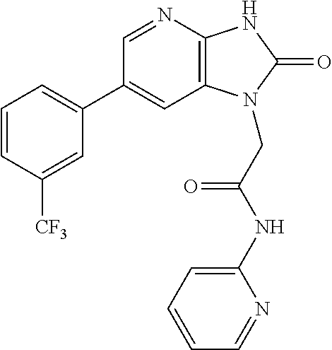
C1(C2=CC=CC([CF3])=C2)=CC2=C(N=C1)NC(=O)N2CC(NC1=CC=CC=N1)=O
